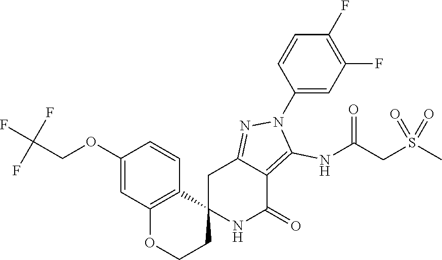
C12(NC(=O)C3=C(NC(CS(C)(=O)=O)=O)N(C4=CC(F)=C(F)C=C4)N=C3C1)C1=C(OCC2)C=C(OCC(F)(F)F)C=C1
